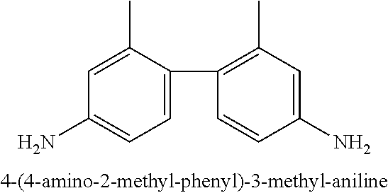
C1=C(C)C(C2=C(C)C=C(N)C=C2)=CC=C1N
